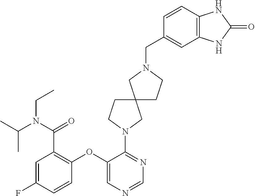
C1(OC2=CN=CN=C2N2CC3(CC2)CCN(CC2=CC4=C(C=C2)NC(=O)N4)C3)=C(C(N(C(C)C)CC)=O)C=C(F)C=C1
